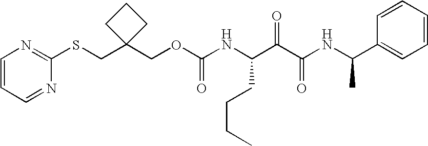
N(C(C(C(NC(C1=CC=CC=C1)C)=O)=O)CCCC)C(OCC1(CSC2=NC=CC=N2)CCC1)=O
